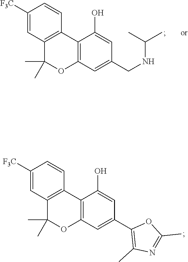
CC(C)NCC1=CC2=C(C3=C(C(C)(C)O2)C=C([F3C])C=C3)C(O)=C1.O1C(C)=NC(C)=C1C1=CC2=C(C3=C(C(C)(C)O2)C=C([F3C])C=C3)C(O)=C1
